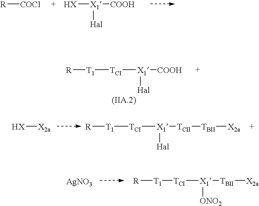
[R][COCl].[HX][X1]([COOH])[Hal].[TCI]([X1]([COOH])[Hal])[T1][R].[AgNO3].[R][T1][TCI][X1]([TBII][X2a])[ONO2].[HX][X2a].[TCI]([X1]([TCII][TBII][X2a])[Hal])[T1][R]
